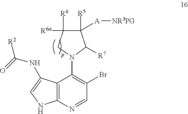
C12=C(N=CC(Br)=C1N1C([R7])C([R5])([A][NR3PG])C([R6])([R6a])C1)NC=C2NC([R2])=O
